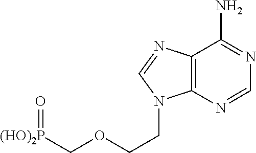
N1=CN=C(N)C2=C1N(CCOC[P(OH)2]=O)C=N2
